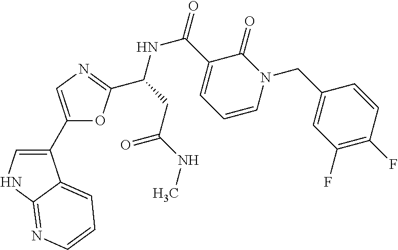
C1(C2=CN=C(C(CC(NC)=O)NC(=O)C3=CC=CN(CC4=CC(F)=C(F)C=C4)C3=O)O2)=CNC2=NC=CC=C12
